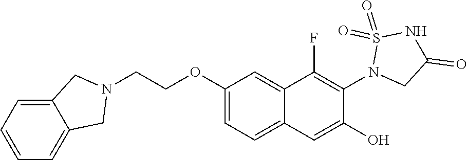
C1(OCCN2CC3=CC=CC=C3C2)=CC=C2C(=C1)C(F)=C(N1CC(=O)NS1(=O)=O)C(O)=C2
